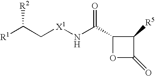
[R1]C(C[X1]NC(C1OC(=O)C1[R5])=O)[R2]
